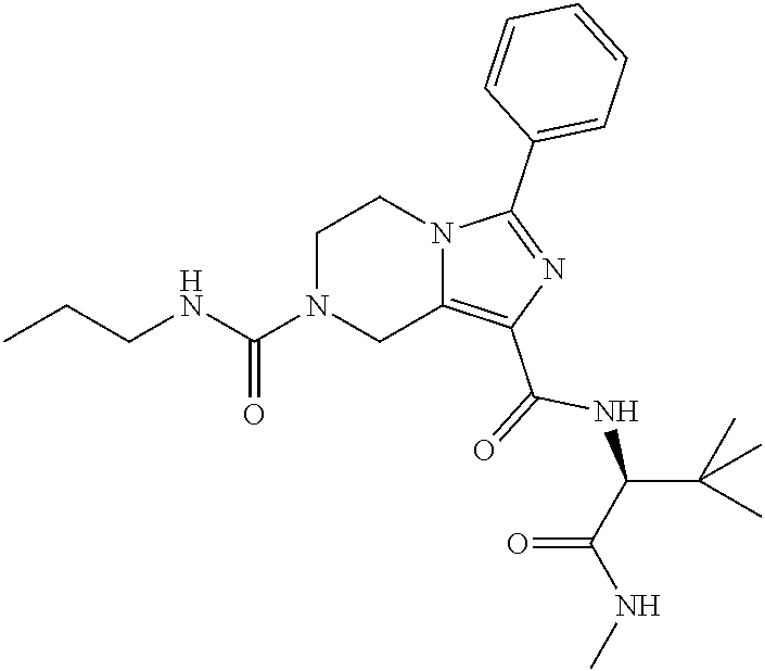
N(C(N1CC2=C(C(=O)NC(C(NC)=O)C(C)(C)C)N=C(C3=CC=CC=C3)N2CC1)=O)CCC
